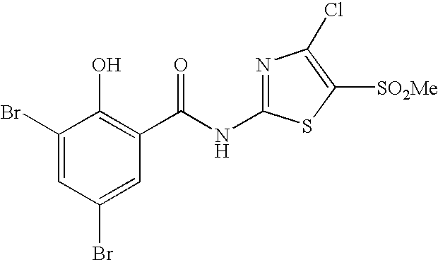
C1(Br)=CC(Br)=CC(C(NC2=NC(Cl)=C([SO2Me])S2)=O)=C1O
